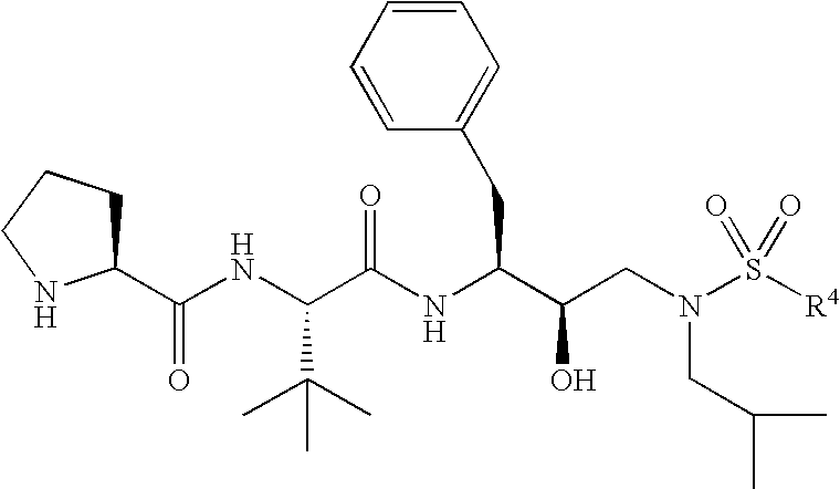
C1(C(NC(C(NC(C(CN(S([R4])(=O)=O)CC(C)C)O)CC2=CC=CC=C2)=O)C(C)(C)C)=O)CCCN1
